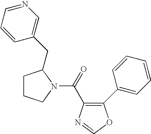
C1CCN(C(=O)C2=C(C3=CC=CC=C3)OC=N2)C1CC1=CN=CC=C1
